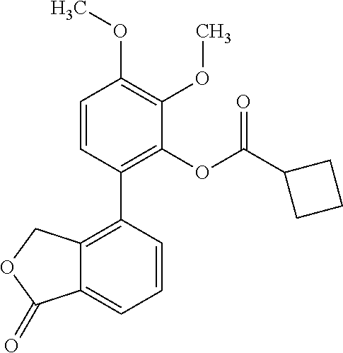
C1=CC(C2=C3C(=CC=C2)C(=O)OC3)=C(OC(C2CCC2)=O)C(OC)=C1OC
